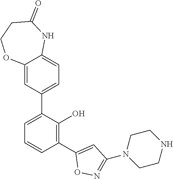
C12=CC=C(C3=CC=CC(C4=CC(N5CCNCC5)=NO4)=C3O)C=C1OCCC(=O)N2
